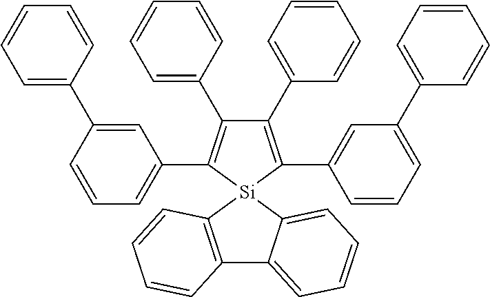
C1(C2=CC=CC=C2)=C(C2=CC(C3=CC=CC=C3)=CC=C2)[Si]2(C(C3=CC=CC(C4=CC=CC=C4)=C3)=C1C1=CC=CC=C1)C1=C(C3=CC=CC=C23)C=CC=C1
